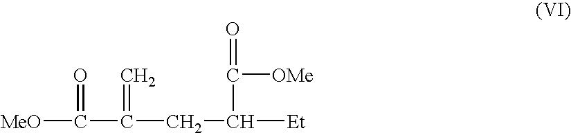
[MeO]C(=O)C(=C)CC([Et])C(=O)[OMe]
